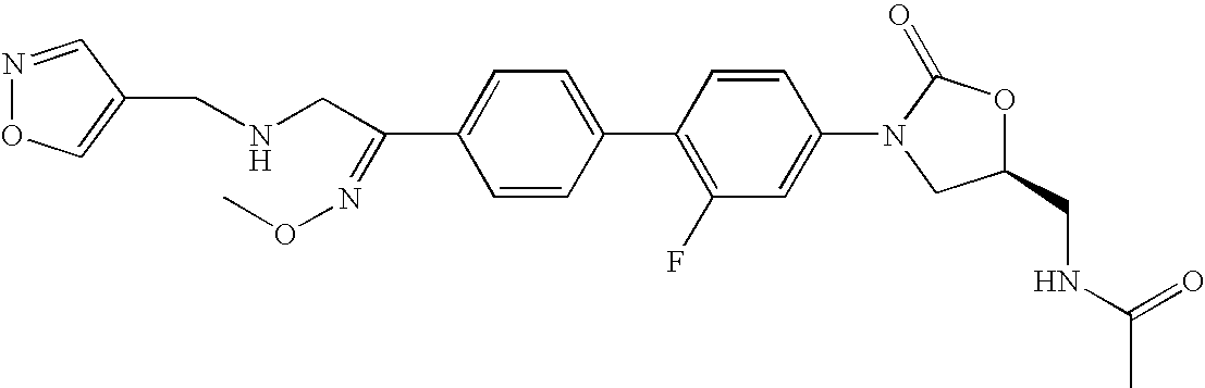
C1=C(C(CNCC2=CON=C2)=NOC)C=CC(C2=C(F)C=C(N3CC(CNC(C)=O)OC3=O)C=C2)=C1
